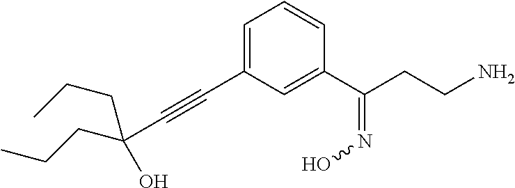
C(#CC1=CC=CC(C(CCN)=NO)=C1)C(CCC)(O)CCC
